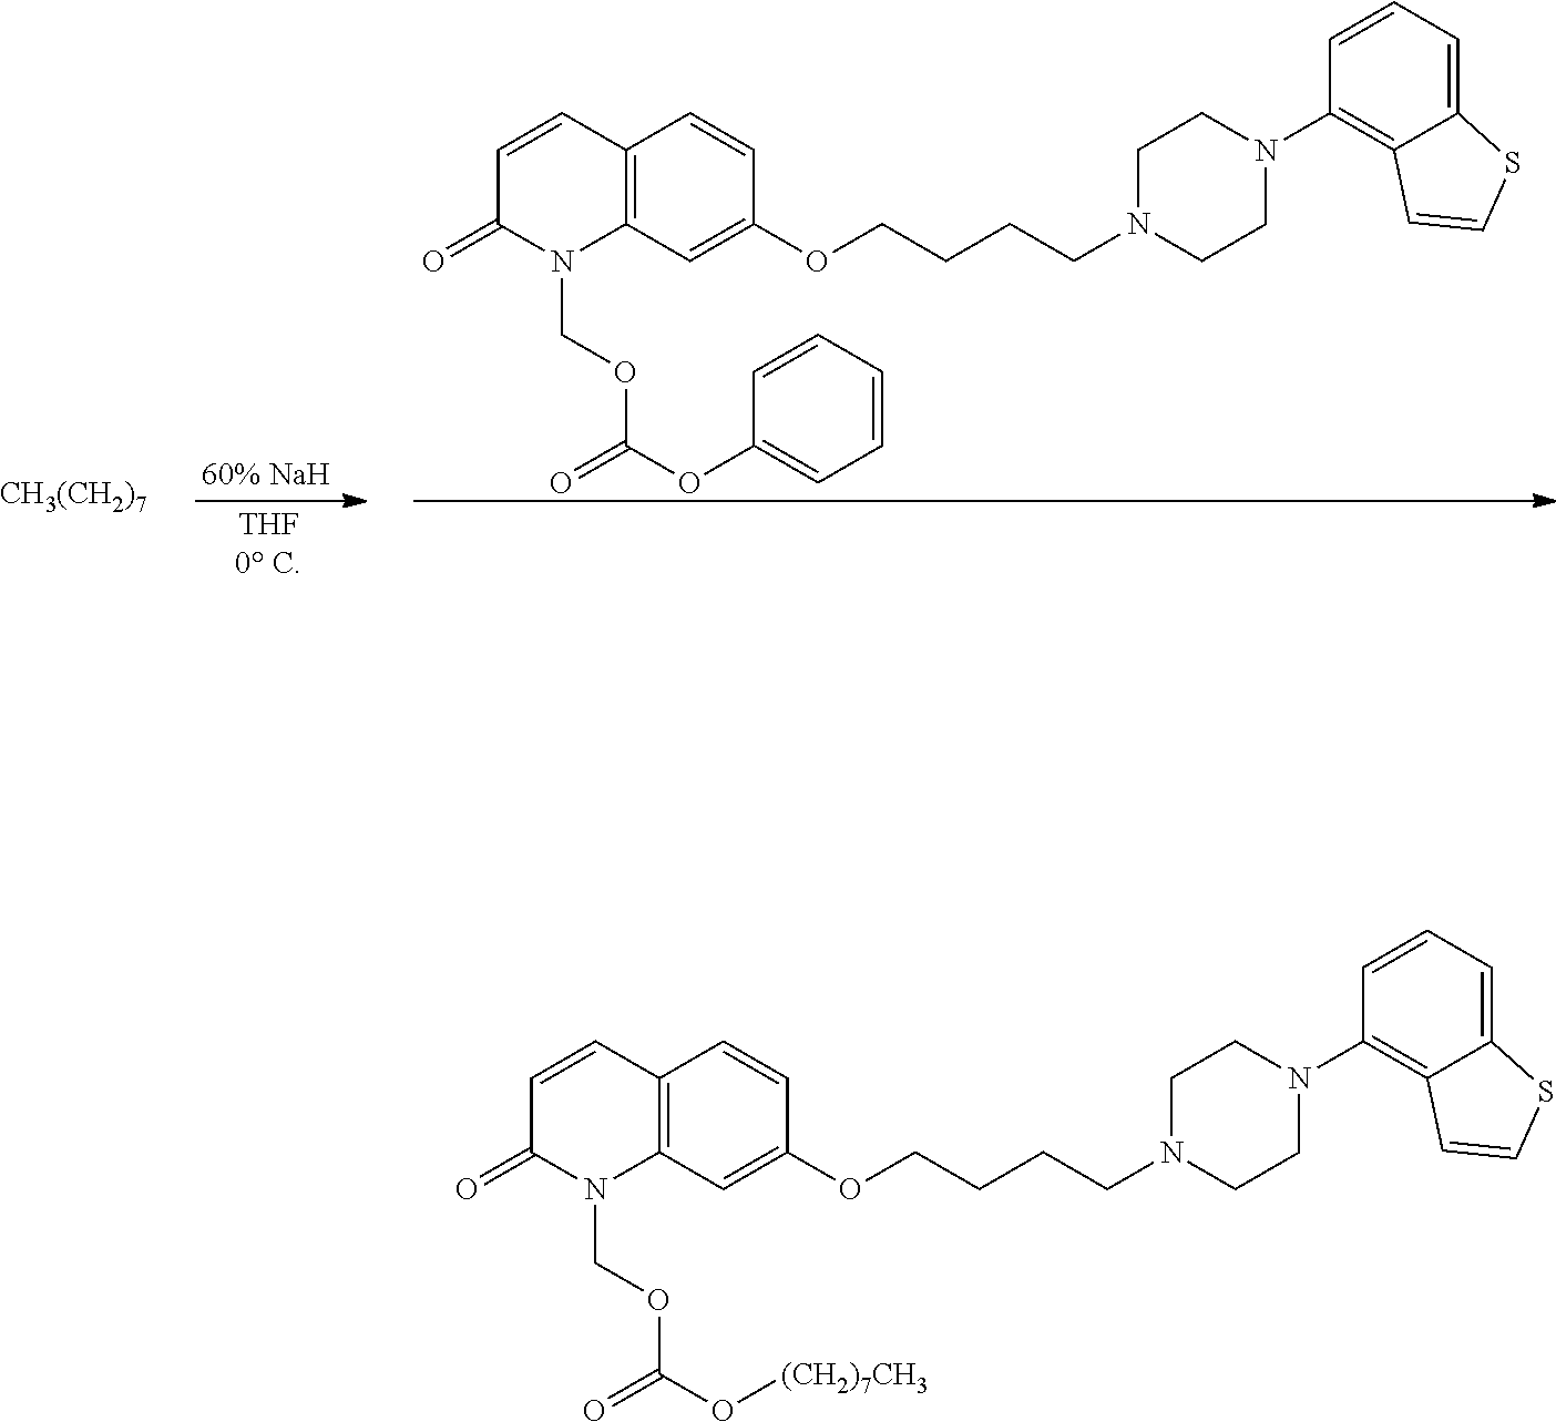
C1=CC(=O)N(COC(O[(CH2)7CH3])=O)C2=C1C=CC(OCCCCN1CCN(C3=C4C(=CC=C3)SC=C4)CC1)=C2.C1=CC(=O)N(COC(OC2=CC=CC=C2)=O)C2=C1C=CC(OCCCCN1CCN(C3=C4C(=CC=C3)SC=C4)CC1)=C2.[CH3(CH2)7]
